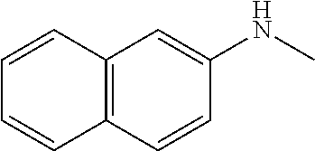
C12=C(C=CC(NC)=C1)C=CC=C2
